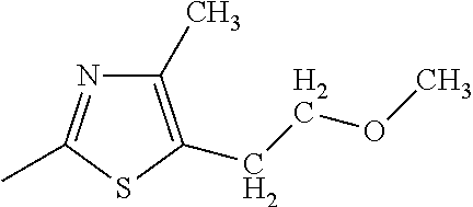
C1(C)=C(CCOC)SC(C)=N1
